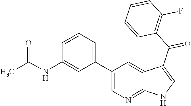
C1(C2=CC=CC(NC(C)=O)=C2)=CN=C2C(=C1)C(C(C1=C(F)C=CC=C1)=O)=CN2
